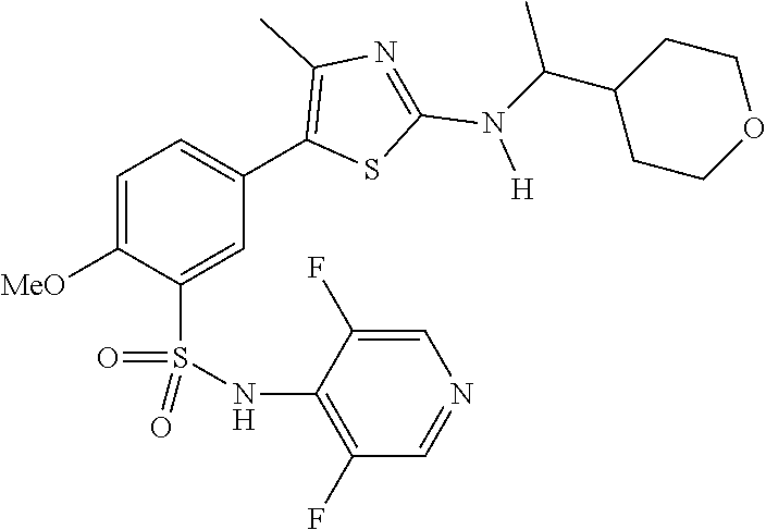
C1=C([MeO])C(S(NC2=C(F)C=NC=C2F)(=O)=O)=CC(C2=C(C)N=C(N([H])C(C3CCOCC3)C)S2)=C1
